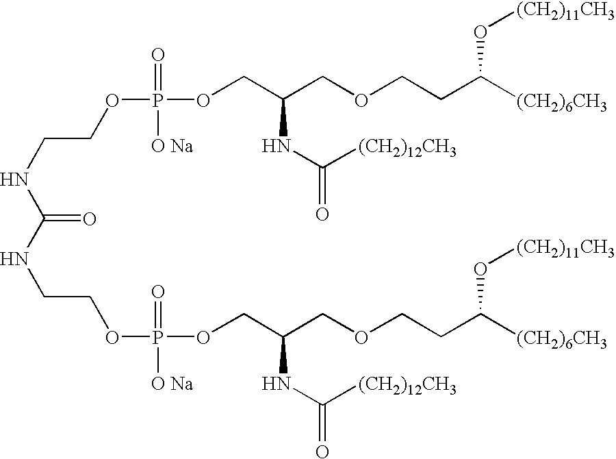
C(=O)(NCCOP(OCC(COCCC([(CH2)6CH3])O[(CH2)11CH3])NC(=O)[(CH2)12CH3])(=O)[O Na])NCCOP(OCC(COCCC([(CH2)6CH3])O[(CH2)11CH3])NC(=O)[(CH2)12CH3])(=O)[O Na]
